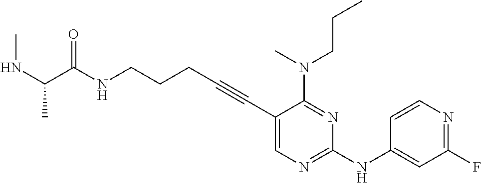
N(CCCC#CC1=CN=C(NC2=CC(F)=NC=C2)N=C1N(CCC)C)C(=O)C(NC)C
